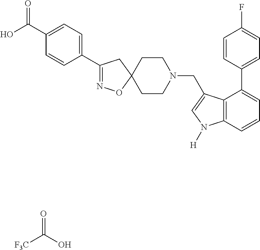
O=C(C1=CC=C(C2=NOC3(C2)CCN(CC2=CN([H])C4=C2C(C2=CC=C(F)C=C2)=CC=C4)CC3)C=C1)O.O=C(O)[F3C]
